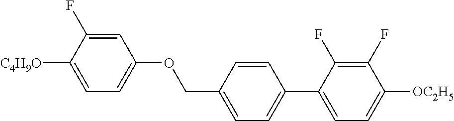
C1=C(F)C([C4H9O])=CC=C1OCC1=CC=C(C2=CC=C([OC2H5])C(F)=C2F)C=C1
